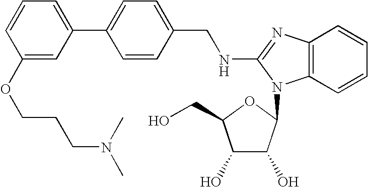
C1=C(C2=CC=C(CNC3=NC4=C(C=CC=C4)N3C3C(O)C(O)C(CO)O3)C=C2)C=C(OCCCN(C)C)C=C1
